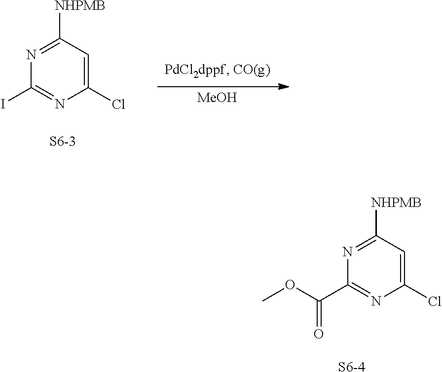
C1(Cl)=CC([NHPMB])=NC(I)=N1.[S6-3].[MeOH].C1(Cl)=CC([NHPMB])=NC(C(OC)=O)=N1.[S6-4]
